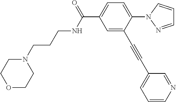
O1CCN(CCCNC(C2=CC=C(N3N=CC=C3)C(C#CC3=CC=CN=C3)=C2)=O)CC1
